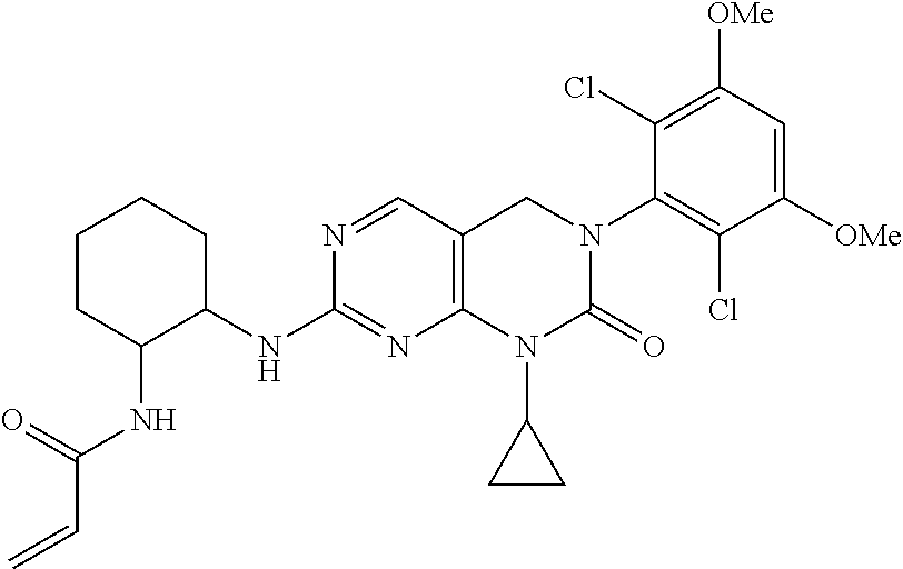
C1C(NC(C=C)=O)C(NC2=NC3=C(C=N2)CN(C2=C(Cl)C([OMe])=CC([OMe])=C2Cl)C(=O)N3C2CC2)CCC1
